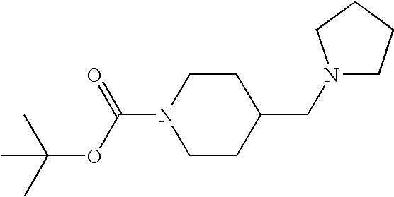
CC(OC(=O)N1CCC(CN2CCCC2)CC1)(C)C
